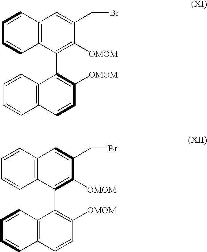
C1=CC2=C(C=C1)C=CC([OMOM])=C2C1=C([OMOM])C(CBr)=CC2=C1C=CC=C2.C1=CC2=C(C=C1)C=CC([OMOM])=C2C1=C([OMOM])C(CBr)=CC2=C1C=CC=C2
